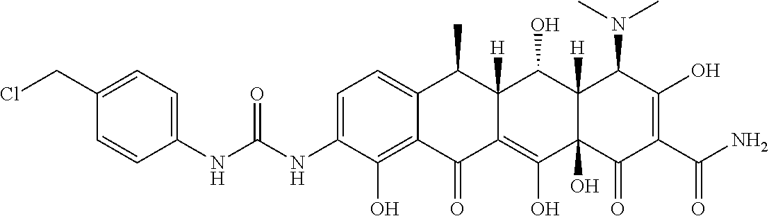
C1=C(NC(NC2=CC=C(CCl)C=C2)=O)C(O)=C2C(=C1)C(C)C1([H])C(=C(O)C3(O)C([H])(C1O)C(N(C)C)C(O)=C(C(N)=O)C3=O)C2=O
